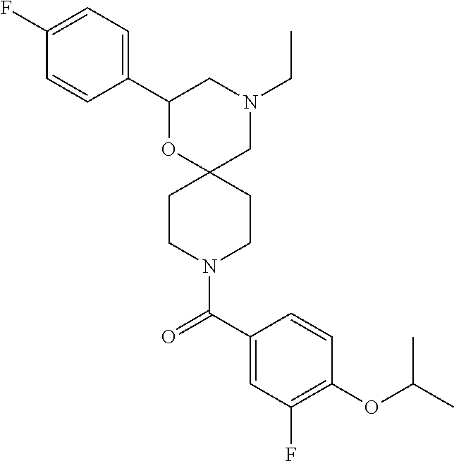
N1(CC)CC2(OC(C3=CC=C(F)C=C3)C1)CCN(C(C1=CC(F)=C(OC(C)C)C=C1)=O)CC2
